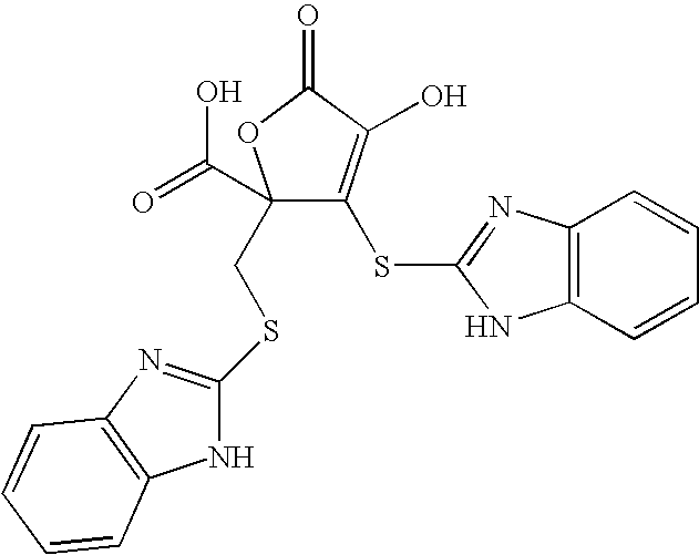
C1(CSC2=NC3=C(N2)C=CC=C3)(C(=O)O)C(SC2=NC3=C(N2)C=CC=C3)=C(O)C(=O)O1
